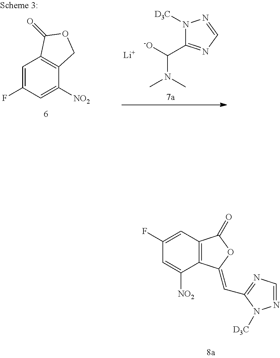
N1([D3C])C(C([-O])N(C)C)=NC=N1.[Li].C1=C(F)C=C([NO2])C2=C1C(=O)OC2.C1(F)=CC2=C(C([NO2])=C1)C(=CC1=NC=NN1[D3C])OC2=O
